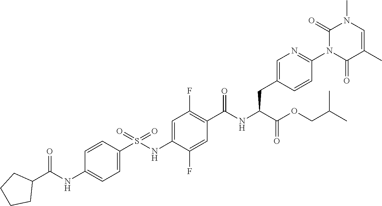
C1=C(S(NC2=CC(F)=C(C(NC(C(OCC(C)C)=O)CC3=CN=C(N4C(=O)C(C)=CN(C)C4=O)C=C3)=O)C=C2F)(=O)=O)C=CC(NC(C2CCCC2)=O)=C1
